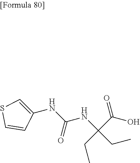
C1(NC(NC(C(O)=O)(CC)CC)=O)=CSC=C1
